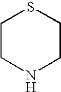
C1CNCCS1
